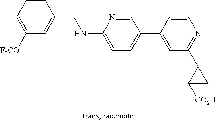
C1=CC(CNC2=CC=C(C3=CC(C4CC4[CO2H])=NC=C3)C=N2)=CC([F3CO])=C1
